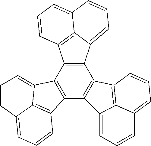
C12=C(C3=C(C4=C1C1=CC=CC5=CC=CC4=C15)C1=CC=CC4=CC=CC3=C41)C1=CC=CC3=CC=CC2=C13
